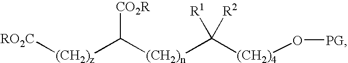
[(CH2)n](C([(CH2)4]O[PG])([R1])[R2])C([(CH2)z][RO2C])[CO2R]
